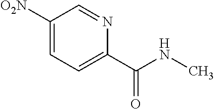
C1([O2N])=CC=C(C(NC)=O)N=C1
